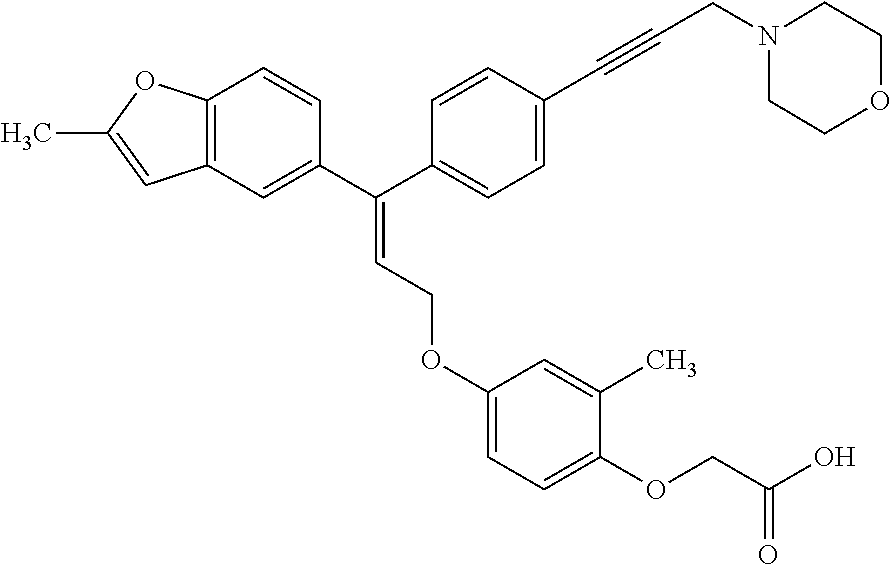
C1=C(C(C2=CC=C(C#CCN3CCOCC3)C=C2)=CCOC2=CC=C(OCC(=O)O)C(C)=C2)C=CC2=C1C=C(C)O2
